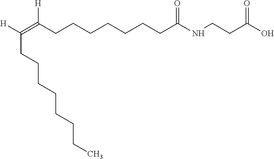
C(CCCCCC(NCCC(=O)O)=O)CC(=C(CCCCCCCC)[H])[H]
